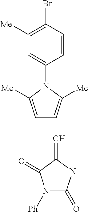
C1([Me])=C(Br)C=CC(N2C([Me])=CC(C=C3NC(=O)N([Ph])C3=O)=C2[Me])=C1
